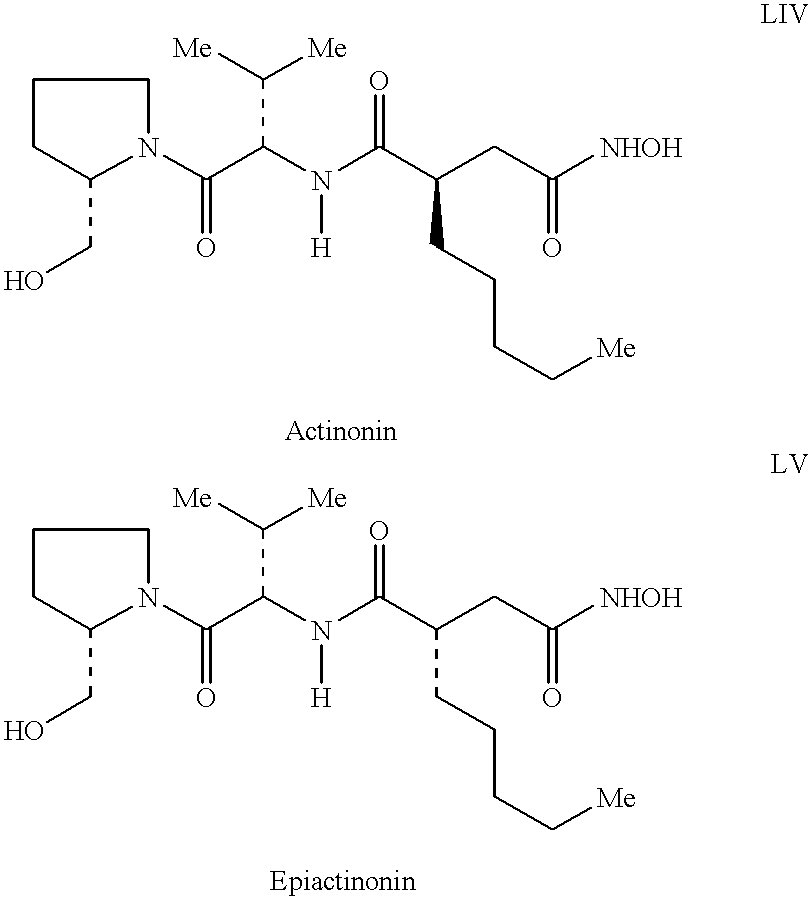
C1CC(CO)N(C(C(N(C(C(CC([NHOH])=O)CCCC[Me])=O)[H])C([Me])[Me])=O)C1.C1CC(CO)N(C(C(N(C(C(CC([NHOH])=O)CCCC[Me])=O)[H])C([Me])[Me])=O)C1
